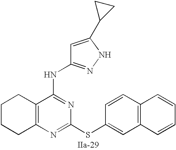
C12=C(N=C(SC3=CC4=C(C=C3)C=CC=C4)N=C1NC1=NNC(C3CC3)=C1)CCCC2
